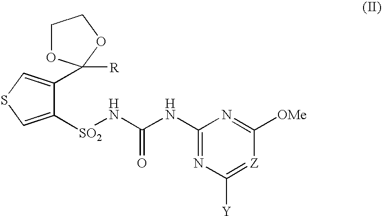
C1([SO2]NC(NC2=NC([Y])=[Z]C([OMe])=N2)=O)=CSC=C1C1([R])OCCO1
